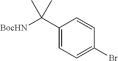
C1(C([BocHN])(C)C)=CC=C(Br)C=C1
